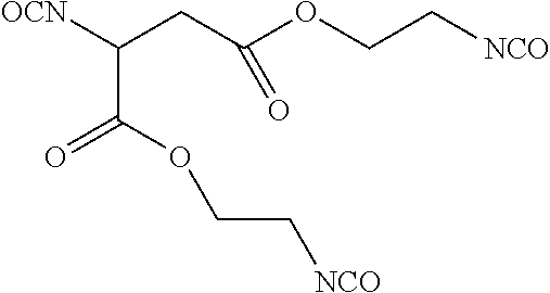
O(CC[NCO])C(CC([OCN])C(OCC[NCO])=O)=O
